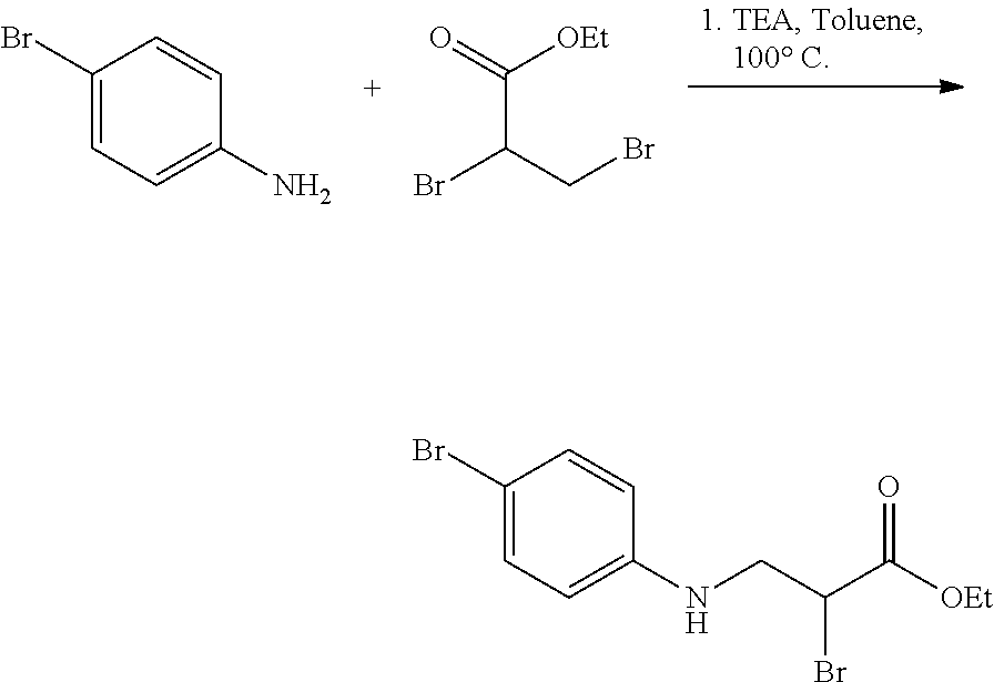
C1(Br)=CC=C(N)C=C1.C(C(=O)[OEt])(CBr)Br.C1(Br)=CC=C(NCC(C([OEt])=O)Br)C=C1
